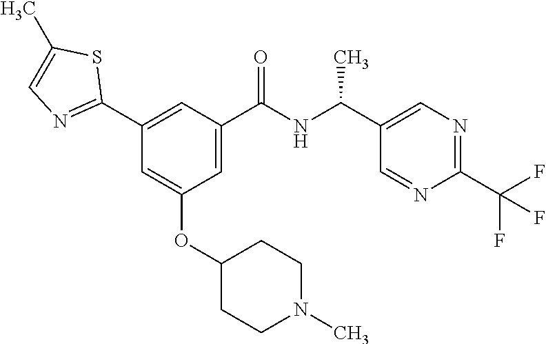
C1(C2=NC=C(C)S2)=CC(C(NC(C2=CN=C(C(F)(F)F)N=C2)C)=O)=CC(OC2CCN(C)CC2)=C1
